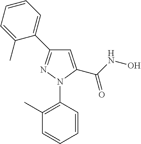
C1=C(C(NO)=O)N(C2=C(C)C=CC=C2)N=C1C1=CC=CC=C1C
